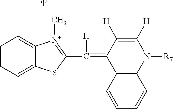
C1=CC=C2C(=C1)[N+](C)=C(C([H])=C1C3=C(N([R7])C([H])=C1[H])C=CC=C3)S2.[Y]
